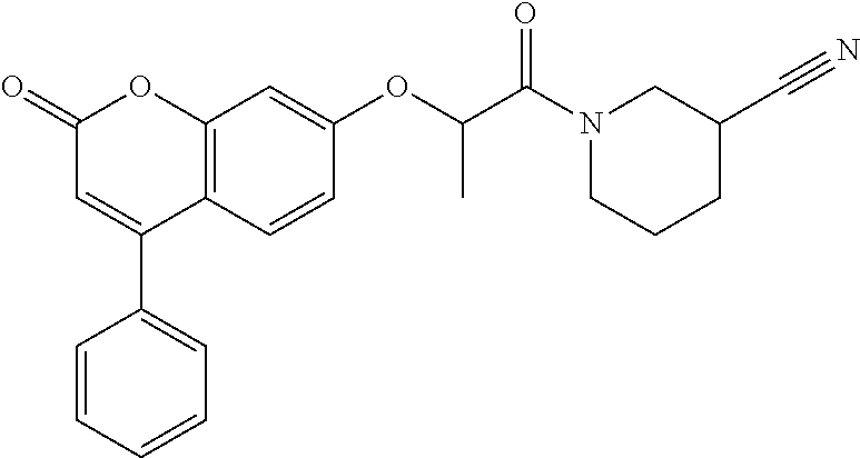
C12=C(C=CC(OC(C(N3CCCC(C#N)C3)=O)C)=C1)C(C1=CC=CC=C1)=CC(=O)O2
